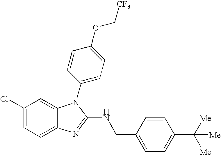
C1(Cl)=CC=C2C(=C1)N(C1=CC=C(OC[CF3])C=C1)C(NCC1=CC=C(C([Me])([Me])[Me])C=C1)=N2
